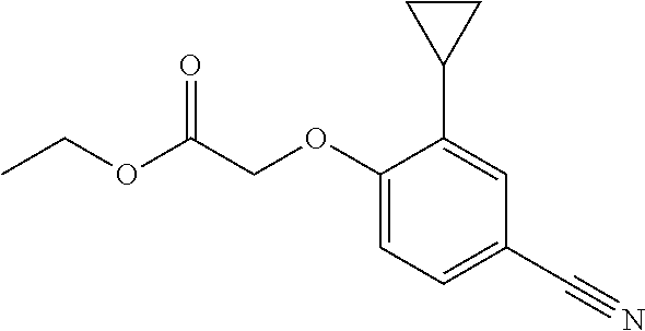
C1(OCC(OCC)=O)=CC=C(C#N)C=C1C1CC1
